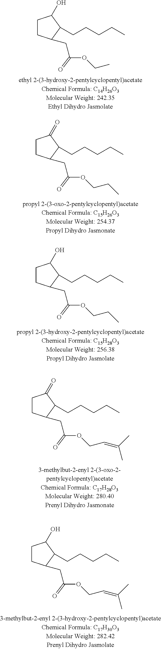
C1CC(CC(OCC)=O)C(CCCCC)C1O.C1CC(CC(OCCC)=O)C(CCCCC)C1=O.C1CC(CC(OCCC)=O)C(CCCCC)C1O.C1CC(CC(OCC=C(C)C)=O)C(CCCCC)C1=O.C1CC(CC(OCC=C(C)C)=O)C(CCCCC)C1O
